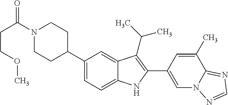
C1=C(C2=C(C(C)C)C3=CC(C4CCN(C(CCOC)=O)CC4)=CC=C3N2)C=C(C)C2=NC=NN12
